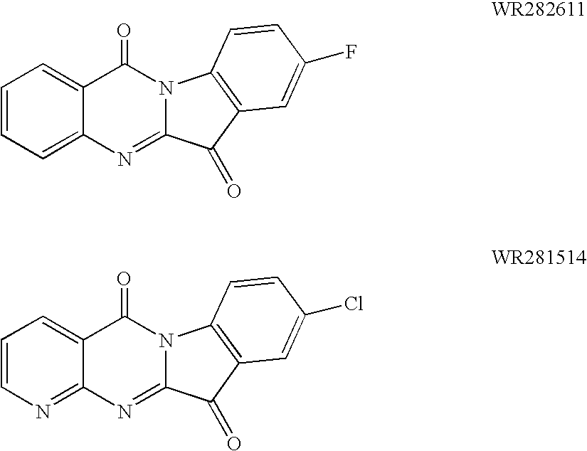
C1=CC=C2C(=C1)N=C1N(C2=O)C2=C(C1=O)C=C(F)C=C2.C1=CC=C2C(=N1)N=C1N(C2=O)C2=C(C1=O)C=C(Cl)C=C2
